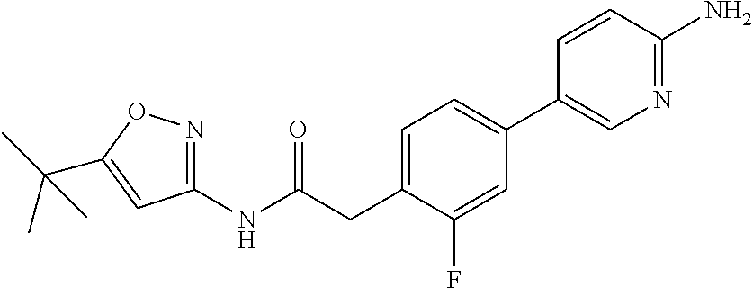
C1(NC(CC2=CC=C(C3=CN=C(N)C=C3)C=C2F)=O)=NOC(C(C)(C)C)=C1
